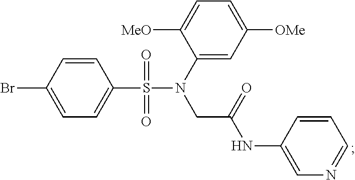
C1=CC(Br)=CC=C1S(N(CC(=O)NC1=CN=CC=C1)C1=CC([OMe])=CC=C1[MeO])(=O)=O
